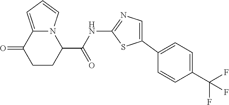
C1CC(C(=O)NC2=NC=C(C3=CC=C(C(F)(F)F)C=C3)S2)N2C(=CC=C2)C1=O
